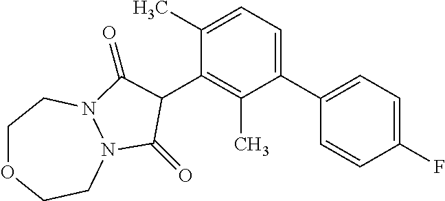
C1(C2C(=O)N3CCOCCN3C2=O)=C(C)C(C2=CC=C(F)C=C2)=CC=C1C
